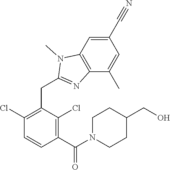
C1(Cl)=C(CC2=NC3=C(C=C(C#N)C=C3C)N2C)C(Cl)=C(C(=O)N2CCC(CO)CC2)C=C1
